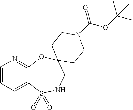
C1=CC=C2C(=N1)OC1(CNS2(=O)=O)CCN(C(OC(C)(C)C)=O)CC1
